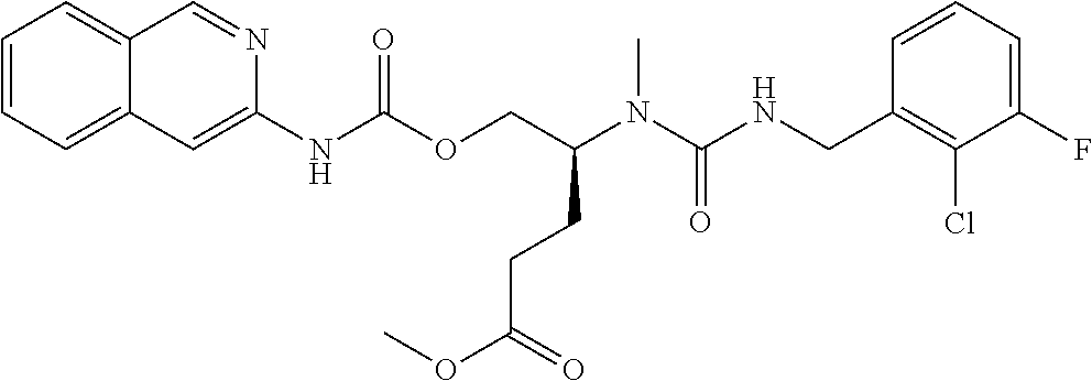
C1=CC(CNC(N(C(COC(NC2=CC3=CC=CC=C3C=N2)=O)CCC(OC)=O)C)=O)=C(Cl)C(F)=C1
